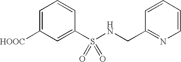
[HOOC]C1=CC=CC(S(NCC2=NC=CC=C2)(=O)=O)=C1
